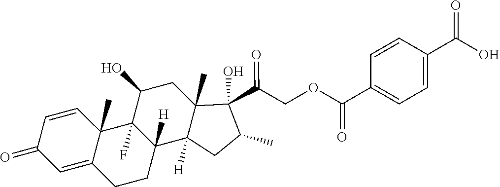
C1=CC2(C)C(=CC1=O)CCC1([H])C2(F)C(O)CC2(C)C1([H])CC(C)C2(C(=O)COC(C1=CC=C(C(O)=O)C=C1)=O)O
